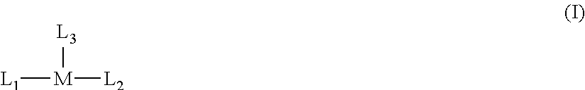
[L1][M]([L2])[L3]
